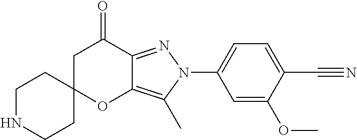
C1NCCC2(C1)OC1=C(C)N(C3=CC=C(C#N)C(OC)=C3)N=C1C(=O)C2
